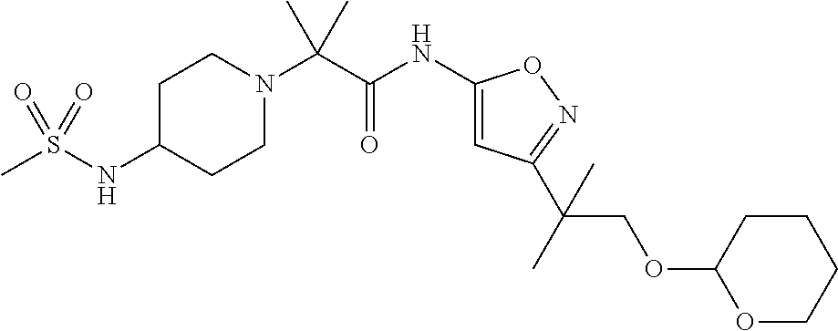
N1(C(C(NC2=CC(C(C)(COC3OCCCC3)C)=NO2)=O)(C)C)CCC(NS(C)(=O)=O)CC1
